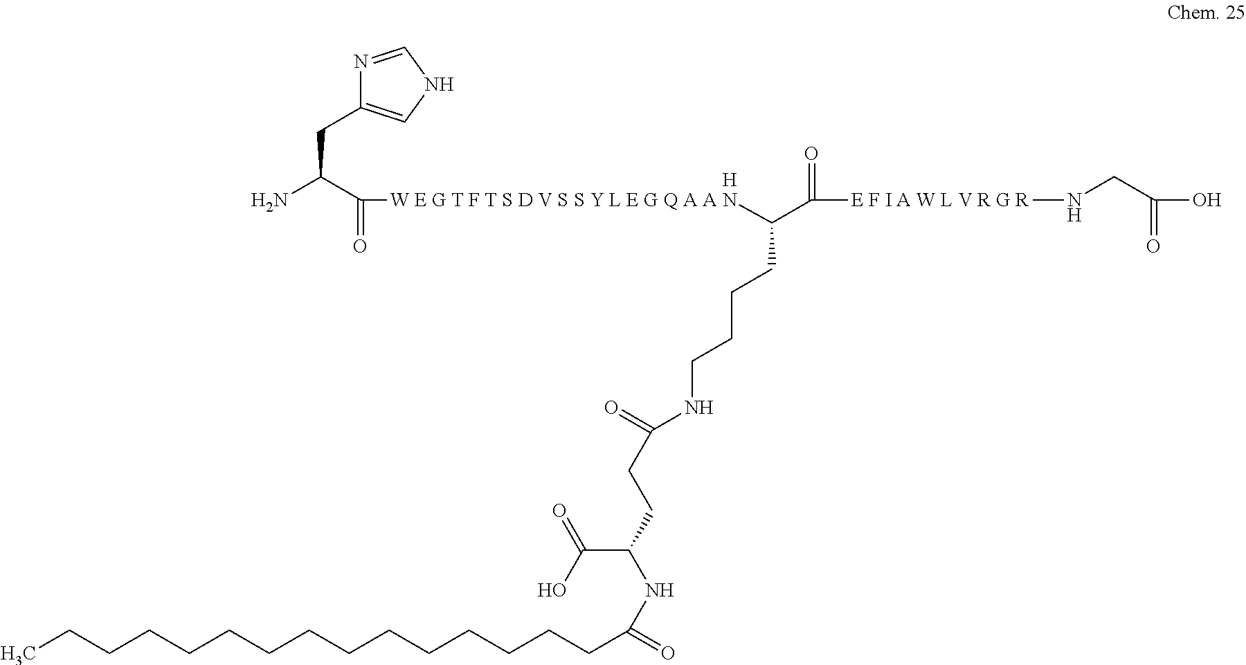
[H].C(C(C(=O)[E F I A W L V R G R]NCC(=O)O)[W E G T F T S D V S S Y L E G Q A A N]C(=O)C(N)CC1=CNC=N1)CCCNC(=O)CCC(NC(=O)CCCCCCCCCCCCCCC)C(O)=O
